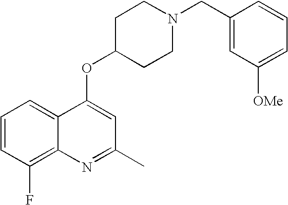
C1=CC(F)=C2C(=C1)C(OC1CCN(CC3=CC([OMe])=CC=C3)CC1)=CC(C)=N2
